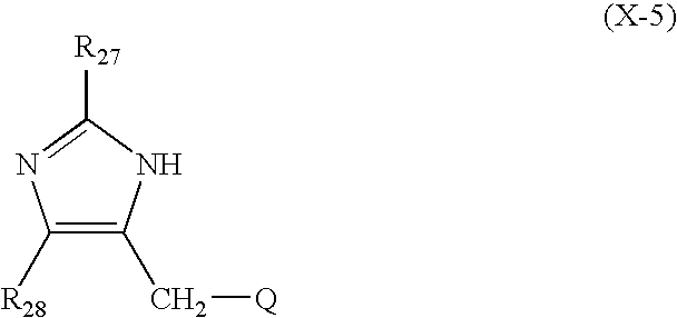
C1([R28])=C(C[Q])NC([R27])=N1
